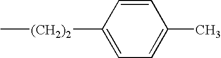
C[(CH2)2]C1=CC=C(C)C=C1
